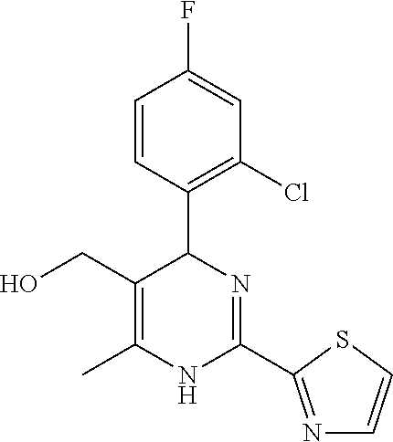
C1(C2C(CO)=C(C)NC(C3=NC=CS3)=N2)=C(Cl)C=C(F)C=C1
